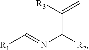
[R1]C=NC([R2])C([R3])=C
